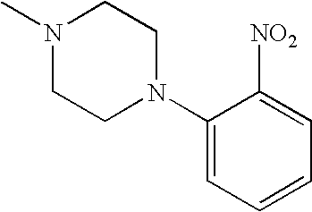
N1(C)CCN(C2=CC=CC=C2[NO2])CC1
